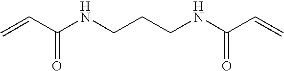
C=CC(NCCCNC(C=C)=O)=O
